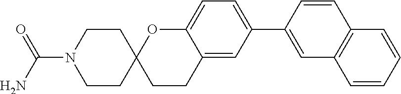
C12=CC(C3=CC4=C(C=C3)C=CC=C4)=CC=C1OC1(CC2)CCN(C(N)=O)CC1
